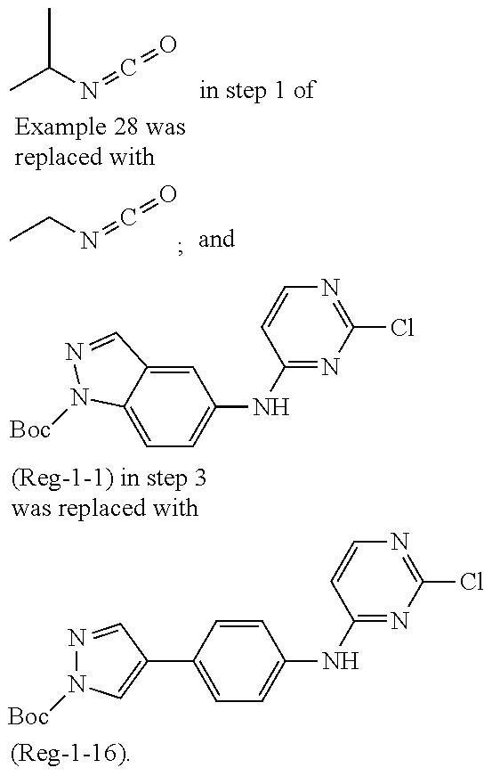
O=C=NC(C)C.O=C=NCC.C1=C2C(=CC(NC3=NC(Cl)=NC=C3)=C1)C=NN2[Boc].C1=C(C2=CN([Boc])N=C2)C=CC(NC2=NC(Cl)=NC=C2)=C1
